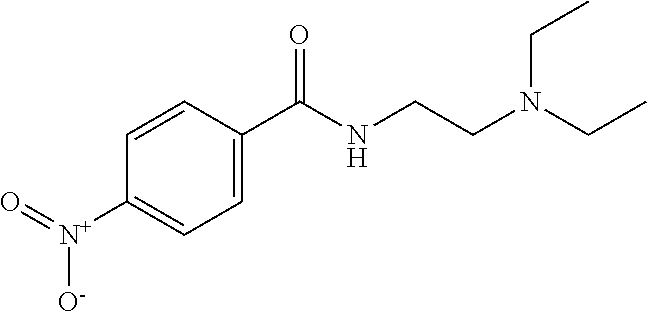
C1=C(C(NCCN(CC)CC)=O)C=CC([N+](=O)[O-])=C1
